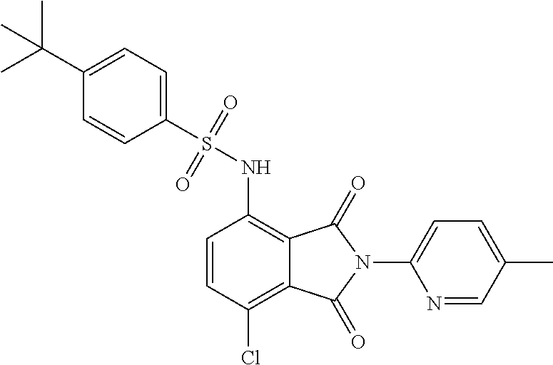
C1=CC(Cl)=C2C(=C1NS(C1=CC=C(C(C)(C)C)C=C1)(=O)=O)C(=O)N(C1=CC=C(C)C=N1)C2=O
